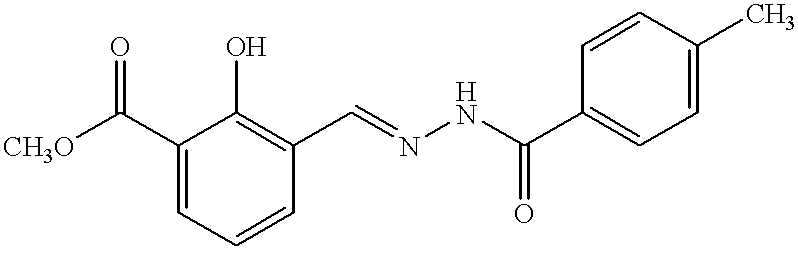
[CH3O]C(C1=CC=CC(C=NNC(C2=CC=C(C)C=C2)=O)=C1O)=O
